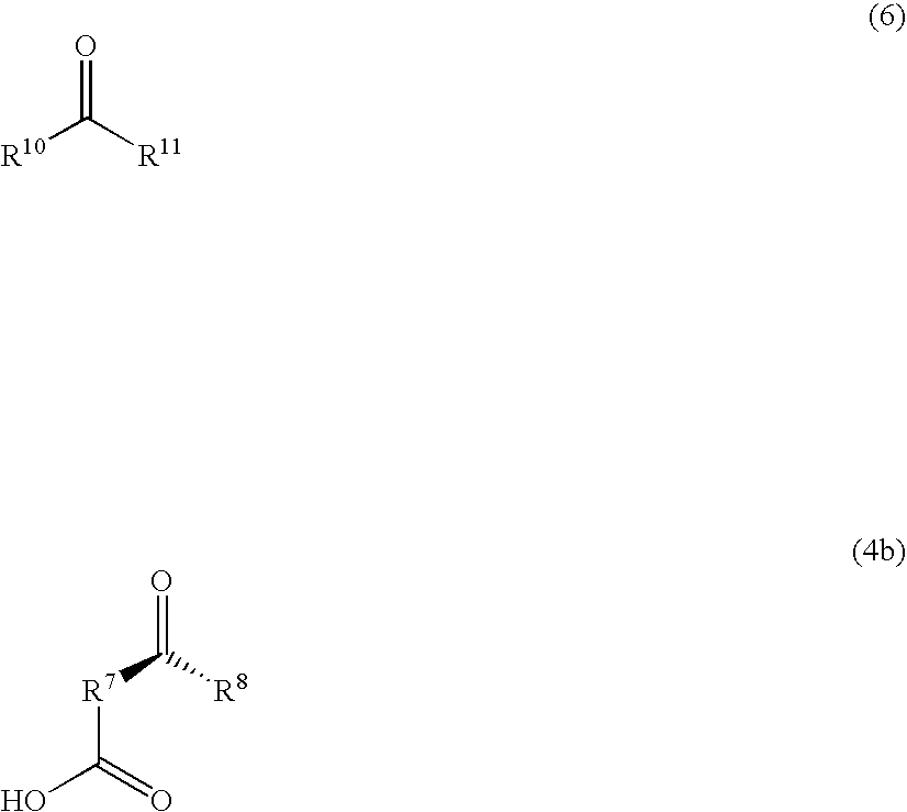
OC(=O)[R7]C(=O)[R8].[R10]C([R11])=O
